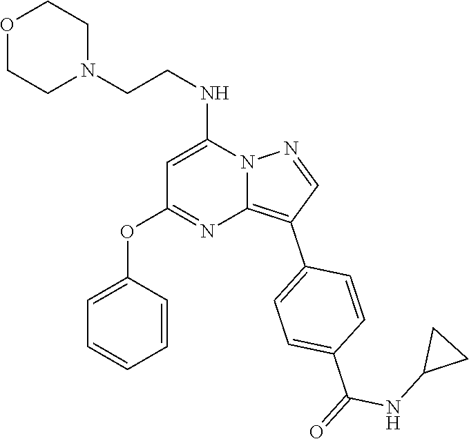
C(CNC1=CC(OC2=CC=CC=C2)=NC2=C(C3=CC=C(C(NC4CC4)=O)C=C3)C=NN12)N1CCOCC1
